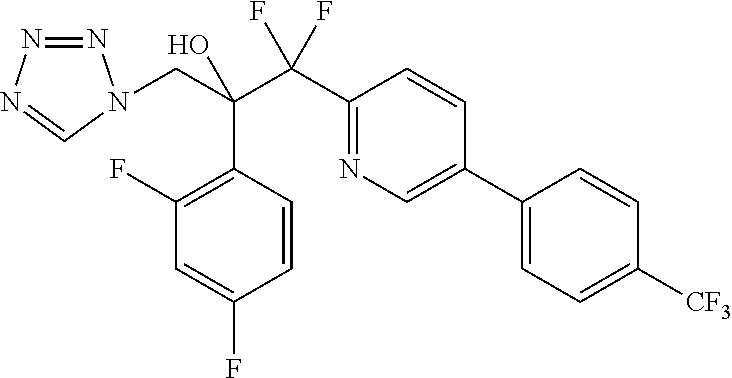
C1(F)=C(C(CN2N=NN=C2)(O)C(C2=NC=C(C3=CC=C([CF3])C=C3)C=C2)(F)F)C=CC(F)=C1
